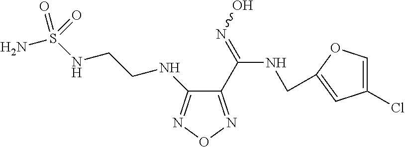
C1(Cl)=COC(CNC(C2=NON=C2NCCNS(N)(=O)=O)=NO)=C1
